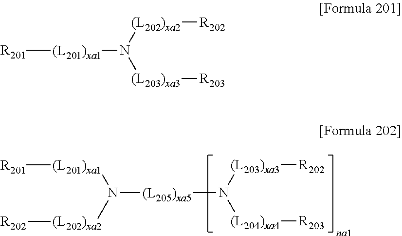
N([(L205)xa5]C)([(L201)xa1][R201])[(L202)xa2][R202].N([(L204)xa4][R203])[(L203)xa3][R202].[R201][(L201)xa1]N([(L203)xa3][R203])[(L202)xa2][R202]
